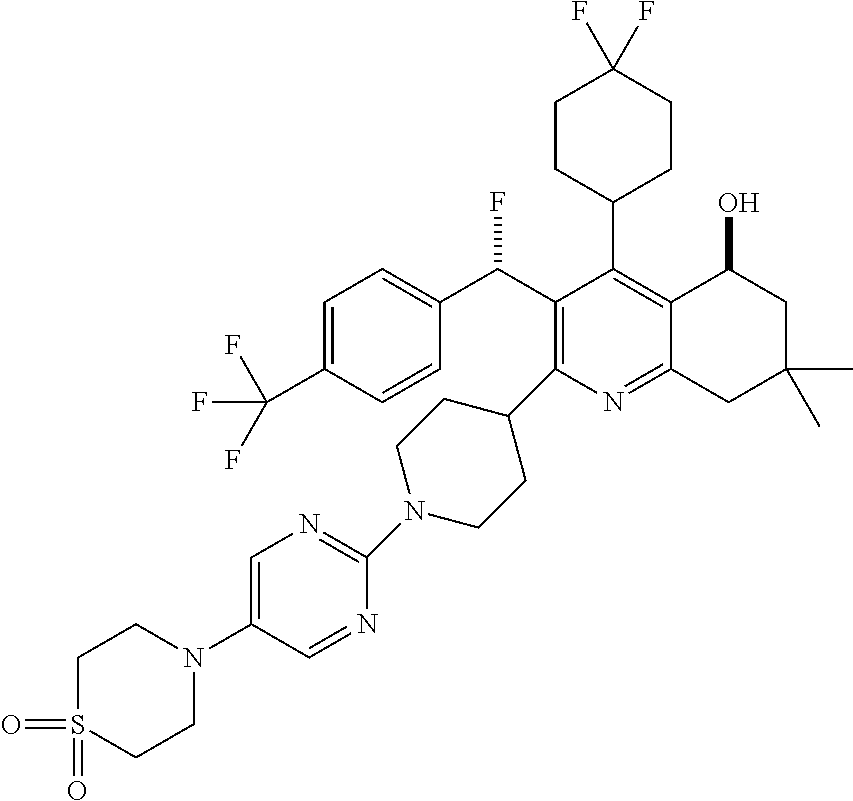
C1=C(C(F)(F)F)C=CC(C(C2=C(C3CCN(C4=NC=C(N5CCS(=O)(=O)CC5)C=N4)CC3)N=C3C(=C2C2CCC(F)(F)CC2)C(O)CC(C)(C)C3)F)=C1
